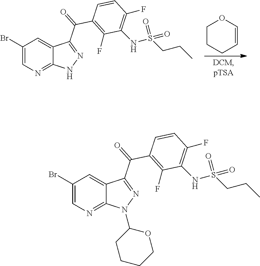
N1=C(C(C2=C(F)C(NS(CCC)(=O)=O)=C(F)C=C2)=O)C2=CC(Br)=CN=C2N1.C1CCC=CO1.N1=C(C(C2=C(F)C(NS(CCC)(=O)=O)=C(F)C=C2)=O)C2=CC(Br)=CN=C2N1C1CCCCO1
